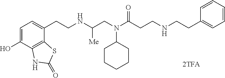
C1=C(O)C2=C(C(CCNC(CN(C(CCNCCC3=CC=CC=C3)=O)C3CCCCC3)[Me])=C1)SC(=O)N2
